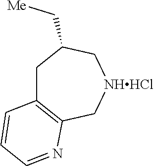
C1C2=C(C[NHHCl]CC1C[Me])N=CC=C2
